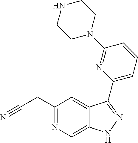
C1(CC#N)=NC=C2C(=C1)C(C1=CC=CC(N3CCNCC3)=N1)=NN2
